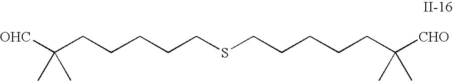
C(CCCCCSCCCCCC([CHO])(C)C)([OHC])(C)C
